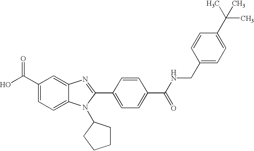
C1(C(O)=O)=CC=C2C(=C1)N=C(C1=CC=C(C(NCC3=CC=C(C(C)(C)C)C=C3)=O)C=C1)N2C1CCCC1
